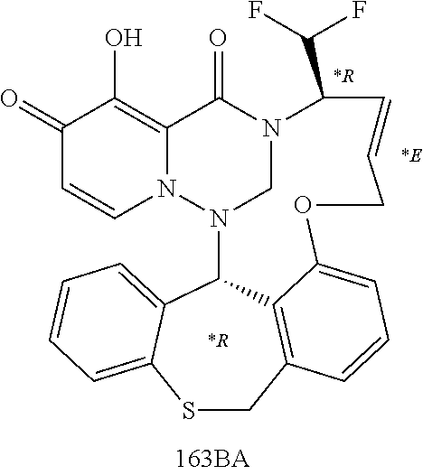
C1(=O)C=CN2C(=C1O)C(=O)N1CN2C2C3=CC=CC=C3SCC3=C2C(=CC=C3)OCC=CC1C(F)F.[*R].[*E].[*R]
